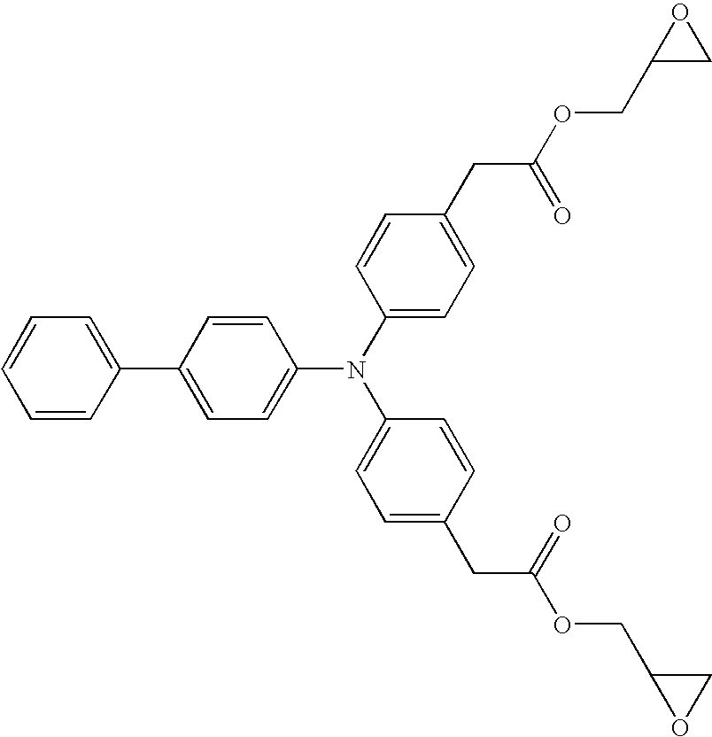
C1(C2=CC=CC=C2)=CC=C(N(C2=CC=C(CC(OCC3CO3)=O)C=C2)C2=CC=C(CC(=O)OCC3OC3)C=C2)C=C1
